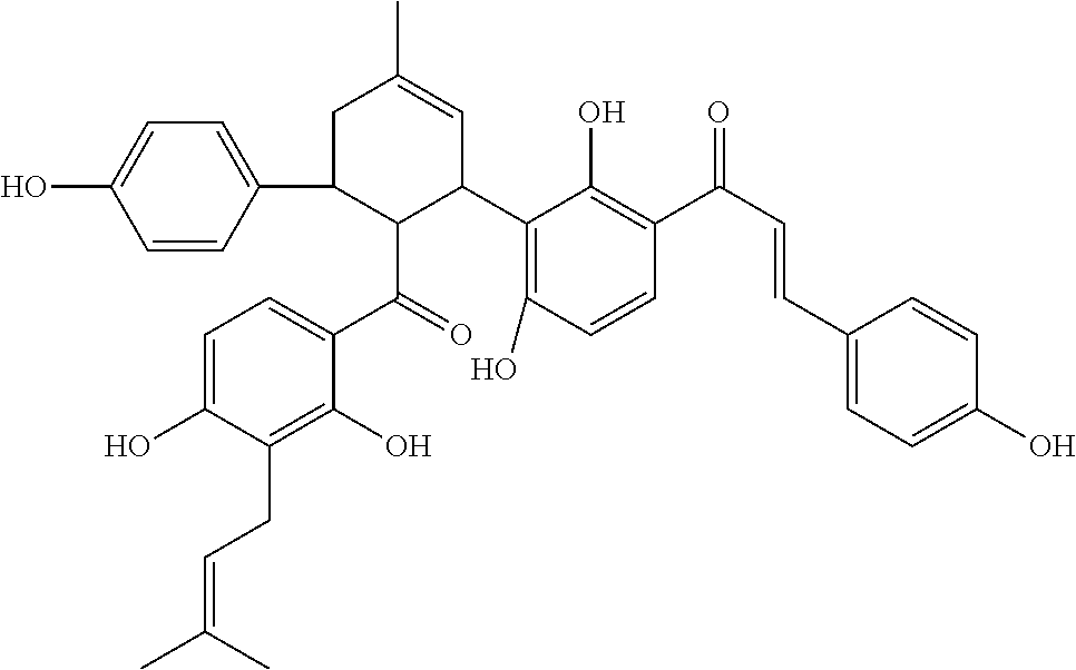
C1=C(O)C(CC=C(C)C)=C(O)C(C(=O)C2C(C3=C(O)C=CC(C(C=CC4=CC=C(O)C=C4)=O)=C3O)C=C(C)CC2C2=CC=C(O)C=C2)=C1
